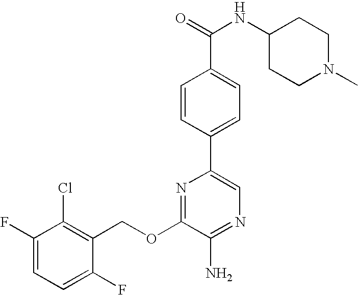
C1(OCC2=C(Cl)C(F)=CC=C2F)=NC(C2=CC=C(C(NC3CCN(C)CC3)=O)C=C2)=CN=C1N
